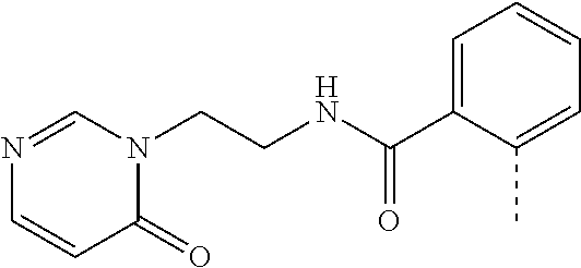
N1=CN(CCNC(C2=CC=CC=C2C)=O)C(=O)C=C1
